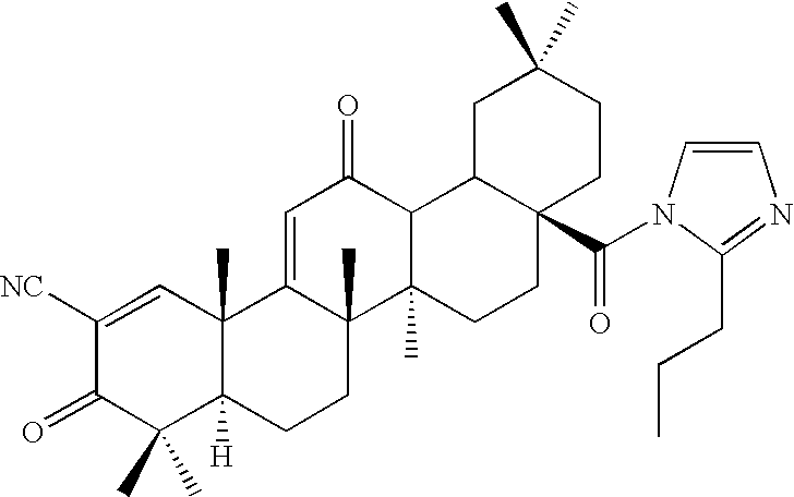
C1([NC])=CC2(C)C([H])(C(C)(C)C1=O)CCC1(C)C2=CC(=O)C2C1(C)CCC1(C(N3C=CN=C3CCC)=O)CCC(C)(C)CC12
